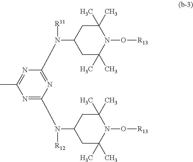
N(C1CC(C)(C)N(O[R13])C(C)(C)C1)([R11])C1=NC(N([R12])C2CC(C)(C)N(O[R13])C(C)(C)C2)=NC(C)=N1
